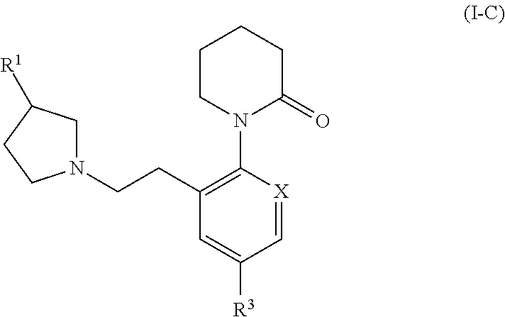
C1(CCN2CC([R1])CC2)=C(N2C(=O)CCCC2)[X]=CC([R3])=C1
